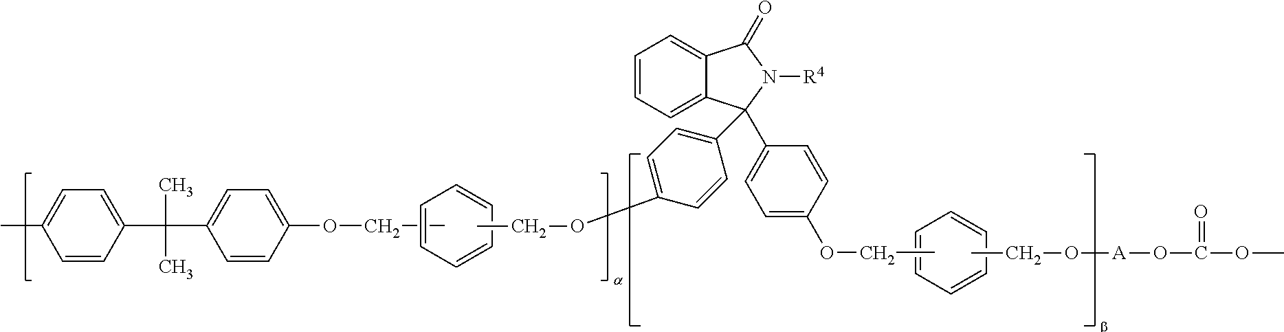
C1=C2C(=CC=C1)C(=O)N([R4])C2(C1=CC=C(OCC)C=C1)C1=CC=C(OCC)C=C1.CCOC1=CC=C(C(C2=CC=C(C)C=C2)(C)C)C=C1.C1=CC=CC=C1.C1=CC=CC=C1.CCO[A]OC(OC)=O
